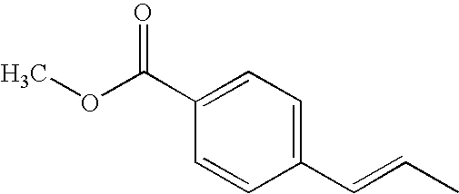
C1=CC(C=CC)=CC=C1C(OC)=O
